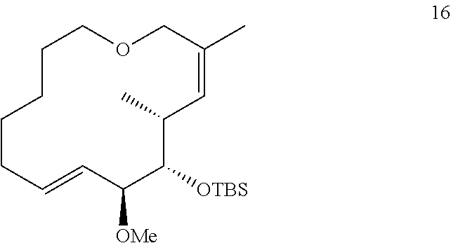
C1CCCC=CC([OMe])C([OTBS])C(C)C=C(C)COC1
